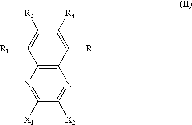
C1([R3])=C([R4])C2=C(C([R1])=C1[R2])N=C([X1])C([X2])=N2
